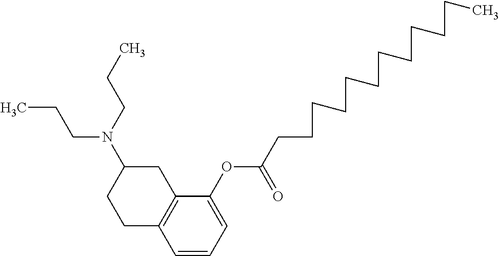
C1=CC=C(OC(CCCCCCCCCCCC)=O)C2=C1CCC(N(CCC)CCC)C2
